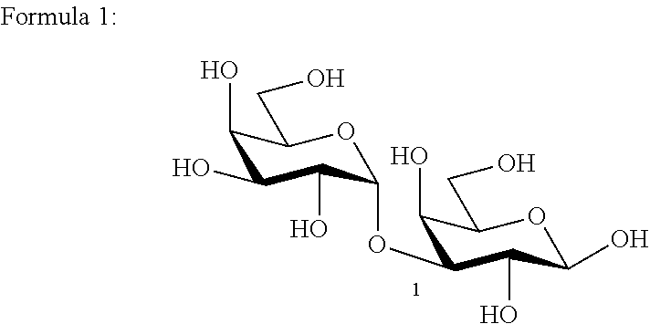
C1(O)C(O)C(O)C(OC2C(O)C(CO)OC(O)C2O)OC1CO
